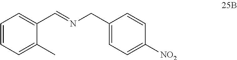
C1=CC=C(C)C(C=NCC2=CC=C([NO2])C=C2)=C1
